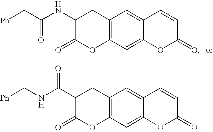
N(C1C(=O)OC2=C(C1)C=C1C(=C2)OC(=O)C=C1)C(C[Ph])=O.C(C1C(=O)OC2=C(C1)C=C1C(=C2)OC(=O)C=C1)(NC[Ph])=O
